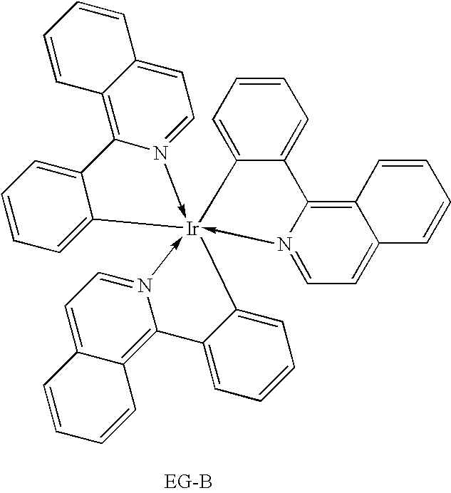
C1=CC=C2C(=C1)C1=C3C(=CC=N1->[Ir]214(-N2=CC=C5C(=C2C2=CC=CC=C21)C=CC=C5)-N1=CC=C2C(=C1C1=CC=CC=C14)C=CC=C2)C=CC=C3
